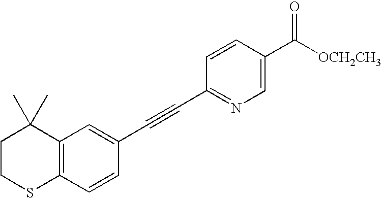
C1CSC2=C(C1(C)C)C=C(C#CC1=NC=C(C([OCH2CH3])=O)C=C1)C=C2
